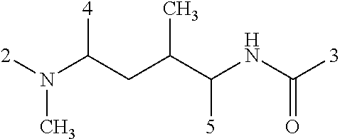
[2]N(C(CC(C(NC([3])=O)[5])C)[4])C
